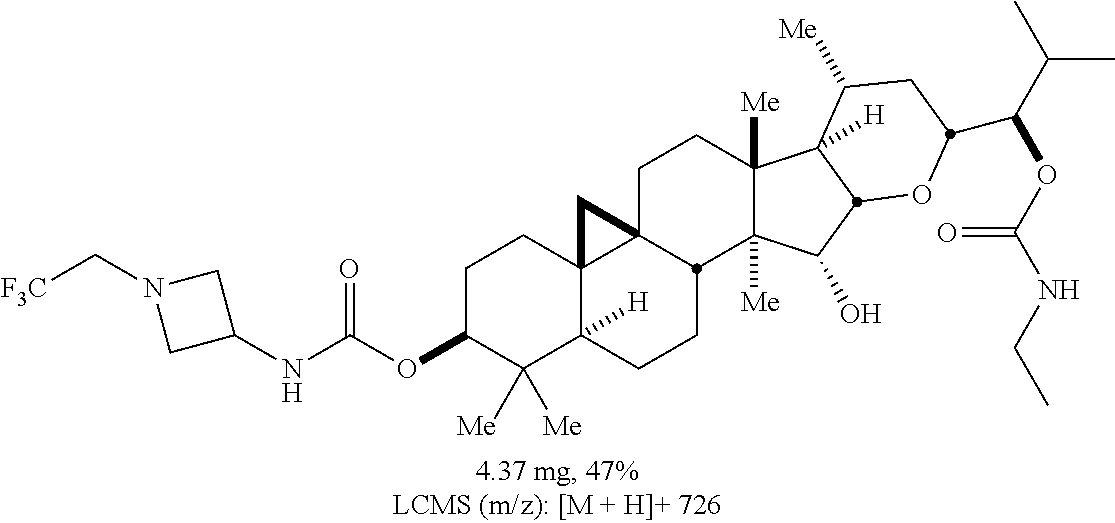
C1C(OC(NC2CN(C[F3C])C2)=O)C([Me])([Me])C2([H])C3(C1)C1(CCC4([Me])C([Me])(C(O)C5C4([H])C([Me])CC(C(C(C)C)OC(NCC)=O)O5)C1CC2)C3
